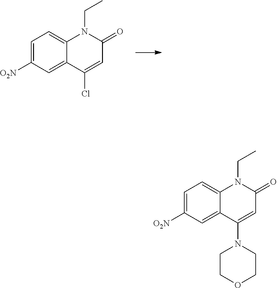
C1=C([O2N])C=C2C(=C1)N(CC)C(=O)C=C2Cl.C1=C([O2N])C=C2C(=C1)N(CC)C(=O)C=C2N1CCOCC1
